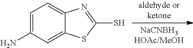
C1=C(N)C=C2C(=C1)N=C(S)S2
